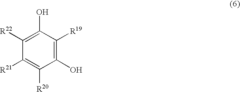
C1(O)=C([R19])C(O)=C([R22])C([R21])=C1[R20]
